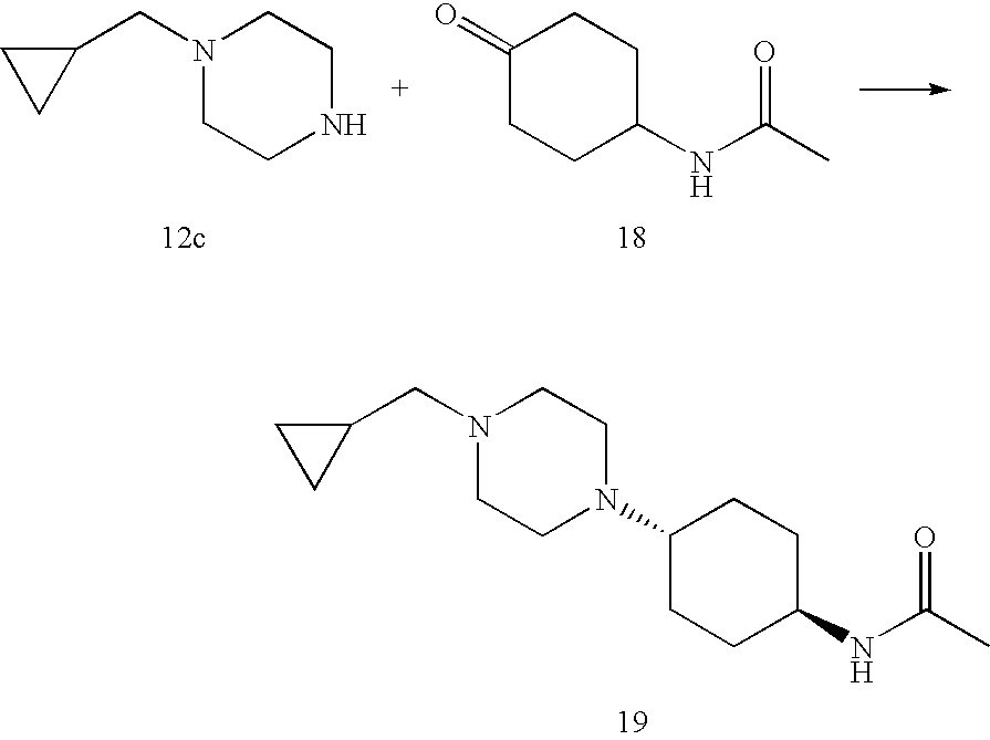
C1(=O)CCC(NC(C)=O)CC1.C1(CN2CCNCC2)CC1.C1(N2CCN(CC3CC3)CC2)CCC(NC(C)=O)CC1
